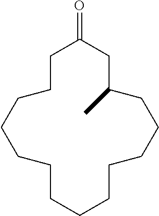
C1C(=O)CC(C)CCCCCCCCCCCC1
